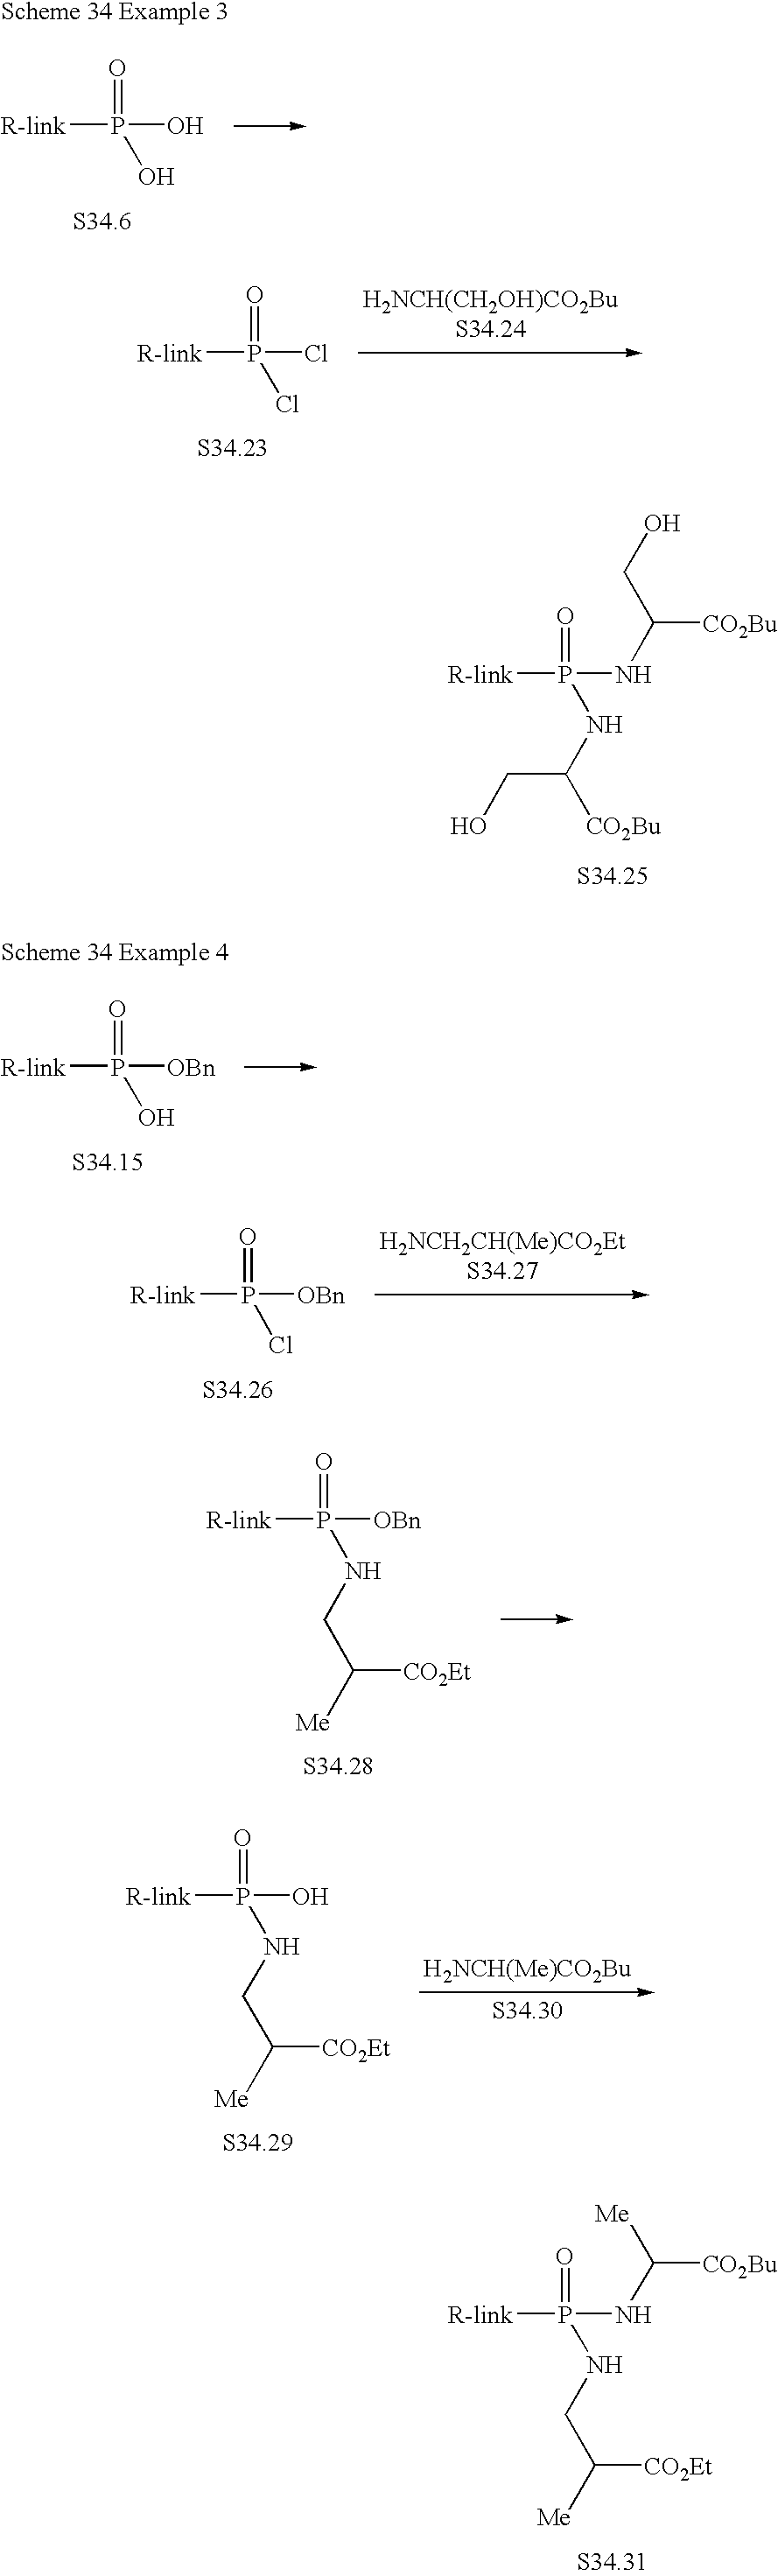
[R-link]P([OBn])(=O)Cl.[H2NCH2CH(Me)CO2EtS34.27].[R-link]P([OBn])(=O)NCC([Me])[CO2Et].[R-link]P(O)(=O)NCC([Me])[CO2Et].[H2NCH(Me)CO2Bu].[R-link]P(NC([CO2Bu])[Me])(=O)NCC([Me])[CO2Et].[R-link]P(Cl)(=O)Cl.[H2NCH(CH2OH)CO2BuS34.24].[R-link]P(NC([CO2Bu])CO)(=O)NC([CO2Bu])CO.[R-link]P(O)(=O)O.[R-link]P([OBn])(=O)O
